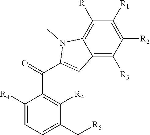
C1([R4])=CC=C(C[R5])C([R4])=C1C(C1=CC2=C([R3])C([R2])=C([R1])C([R])=C2N1C)=O
